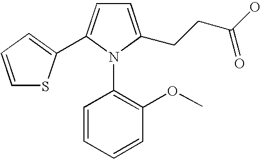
C1=C(CCC(O)=O)N(C2=C(OC)C=CC=C2)C(C2=CC=CS2)=C1
